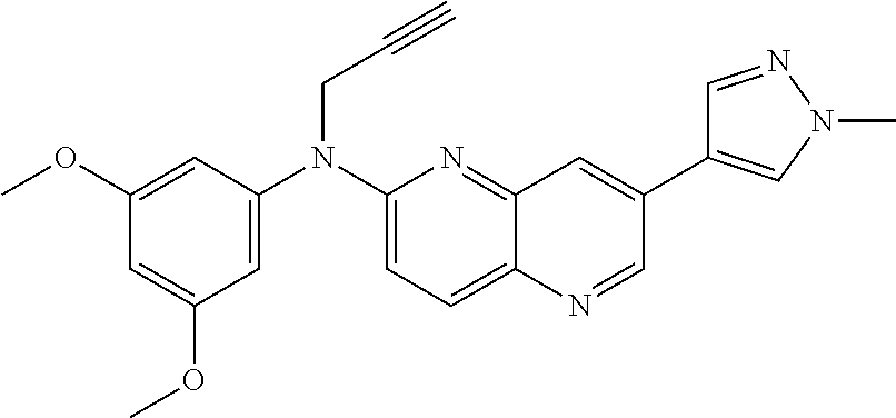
C1=C(N(C2=CC=C3C(=N2)C=C(C2=CN(C)N=C2)C=N3)CC#C)C=C(OC)C=C1OC
